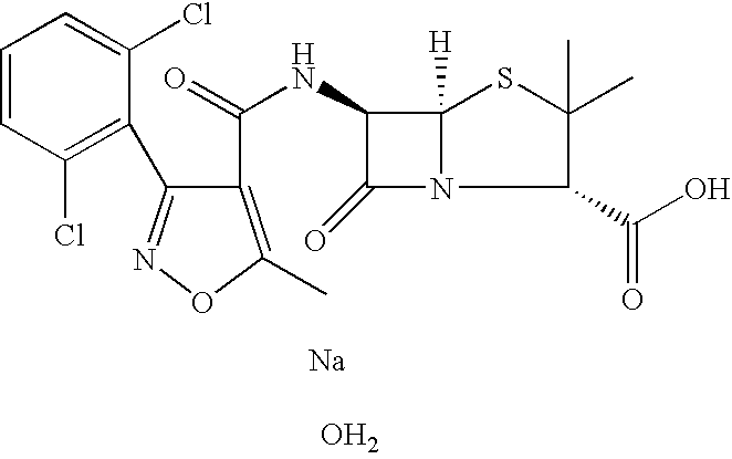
C1=CC(Cl)=C(C2=NOC(C)=C2C(=O)NC2C(=O)N3C2([H])SC(C)(C)C3C(O)=O)C(Cl)=C1.[Na].O
